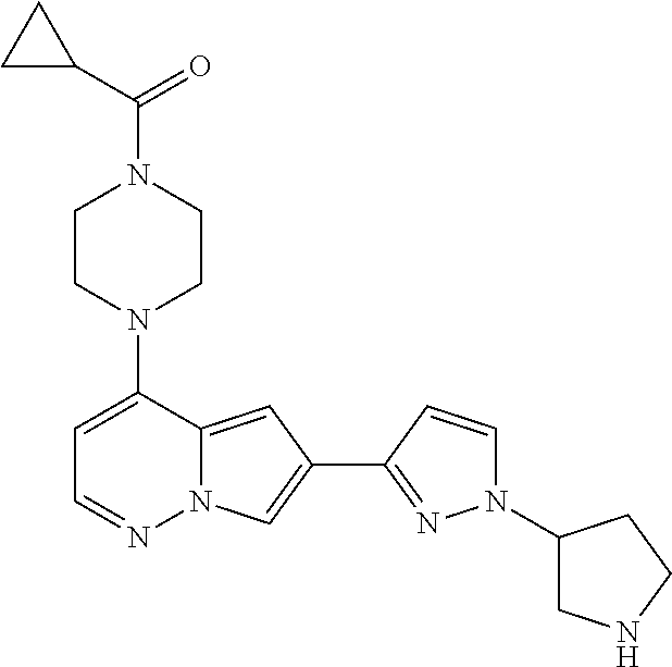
C1CN(C2=CC=NN3C2=CC(C2=NN(C4CNCC4)C=C2)=C3)CCN1C(C1CC1)=O
